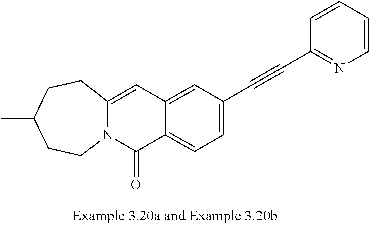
C12=CC3=CC(C#CC4=NC=CC=C4)=CC=C3C(=O)N1CCC(C)CC2
